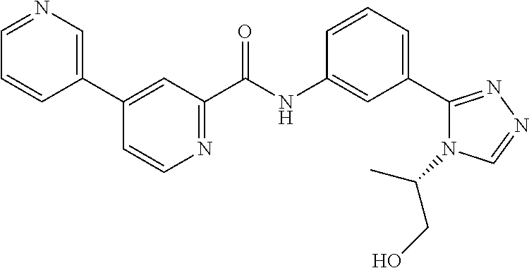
N1=CC=CC(C2=CC(C(NC3=CC(C4=NN=CN4C(C)CO)=CC=C3)=O)=NC=C2)=C1
